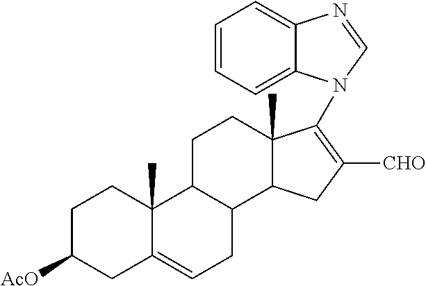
C12(C)C(CC([CHO])=C1N1C3=CC=CC=C3N=C1)C1C(CC2)C2(C)C(=CC1)CC([AcO])CC2
